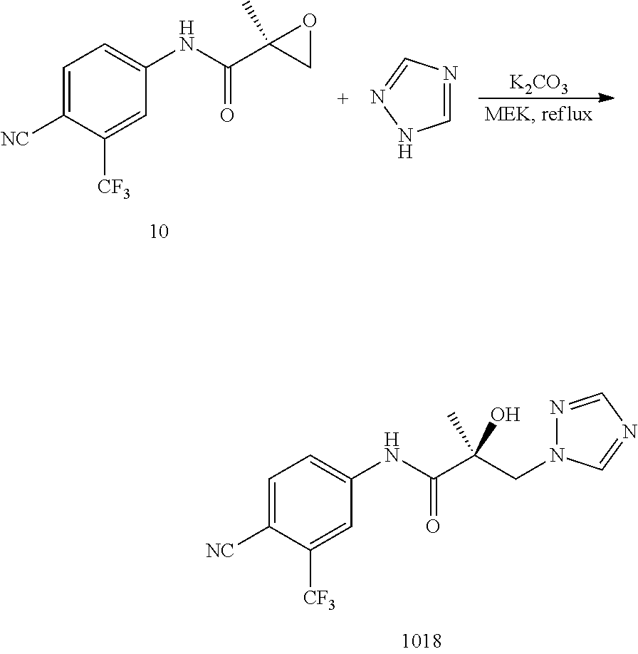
C1=C([NC])C([CF3])=CC(NC(=O)C(CN2N=CN=C2)(C)O)=C1.C1=NC=NN1.[K2CO3].C1=C([NC])C([CF3])=CC(NC(=O)C2(C)CO2)=C1
